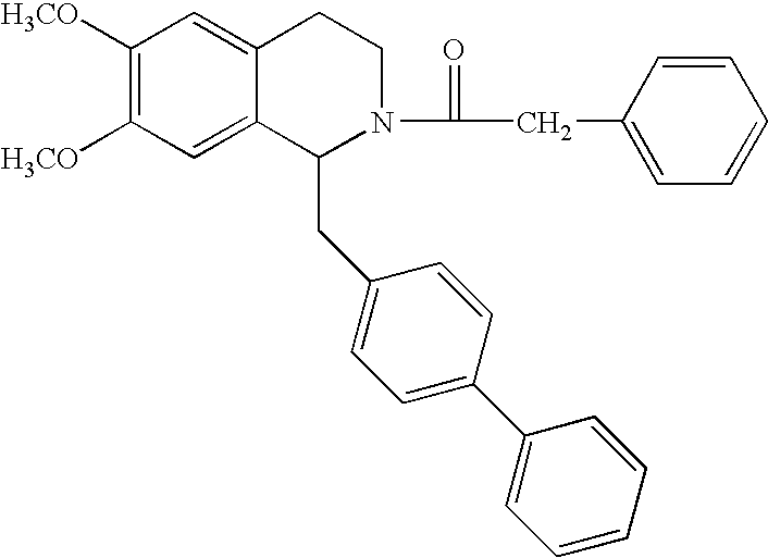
C1([H3CO])=C([H3CO])C=C2C(=C1)CCN(C(CC1=CC=CC=C1)=O)C2CC1=CC=C(C2=CC=CC=C2)C=C1
